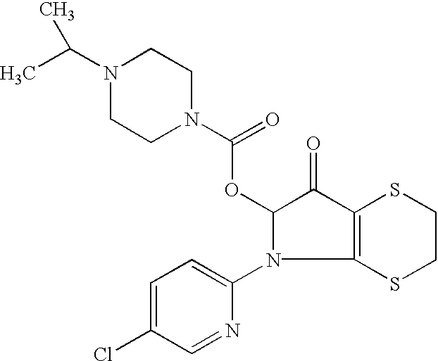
C1=C(Cl)C=NC(N2C(OC(N3CCN(C(C)C)CC3)=O)C(=O)C3=C2SCCS3)=C1
